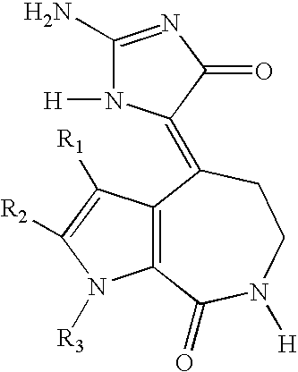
C12=C(C([R1])=C([R2])N1[R3])C(=C1N([H])C(N)=NC1=O)CCN([H])C2=O
